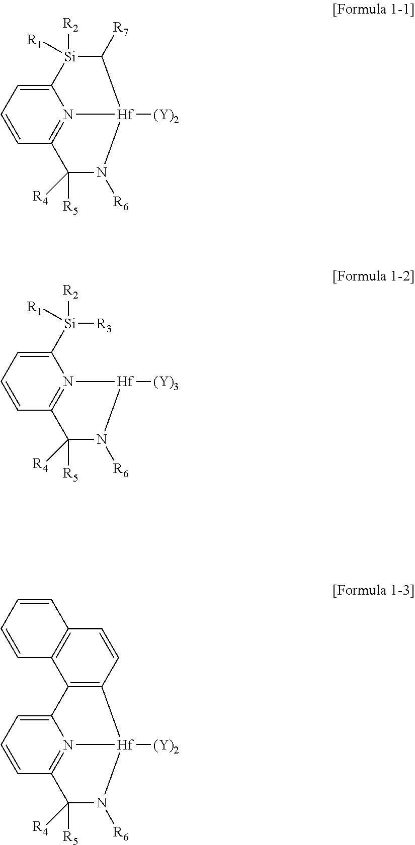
C12=CC=CC3=N1[Hf]([(Y)2])(N([R6])C3([R5])[R4])C([R7])[Si]2([R2])[R1].C1([Si]([R2])([R1])[R3])=CC=CC2=N1[Hf]([(Y)3])N([R6])C2([R5])[R4].C12=CC=CC3=N1[Hf]([(Y)2])(N([R6])C3([R5])[R4])C1=C2C2=C(C=C1)C=CC=C2
